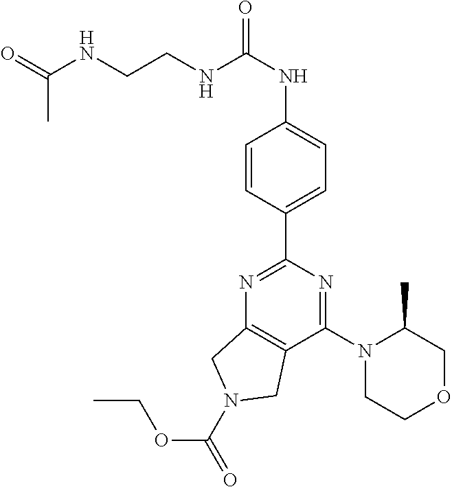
C(CNC(NC1=CC=C(C2=NC3=C(C(N4CCOCC4C)=N2)CN(C(OCC)=O)C3)C=C1)=O)NC(=O)C
